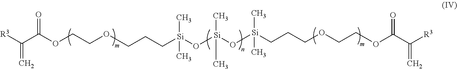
C(=C)([R3])C(=O)OCCOCCC[Si](O[Si](O[Si](CCCOCCOC(C(=C)[R3])=O)(C)C)(C)C)(C)C
